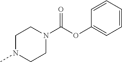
C1N(C)CCN(C(OC2=CC=CC=C2)=O)C1
